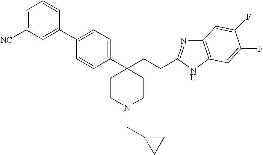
C1=C([NC])C=C(C2=CC=C(C3(CCC4=NC5=C(N4)C=C(F)C(F)=C5)CCN(CC4CC4)CC3)C=C2)C=C1
